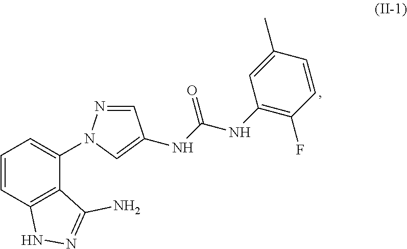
C1=CC2=C(C(N3N=CC(NC(NC4=C(F)C=CC(C)=C4)=O)=C3)=C1)C(N)=NN2
